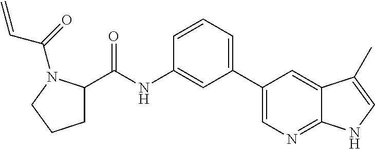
N(C1=CC(C2=CN=C3C(=C2)C(C)=CN3)=CC=C1)C(C1CCCN1C(C=C)=O)=O
